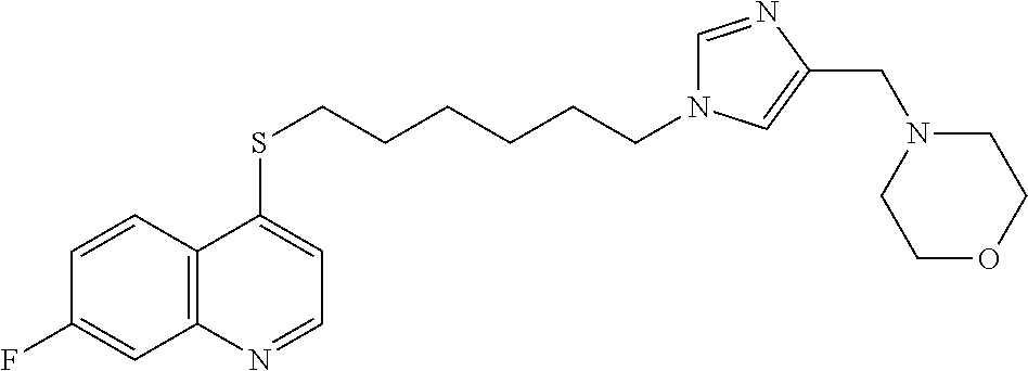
C12=C(C=CC(F)=C1)C(SCCCCCCN1C=NC(CN3CCOCC3)=C1)=CC=N2
